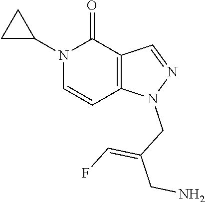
N1(C2CC2)C=CC2=C(C1=O)C=NN2CC(CN)=CF
